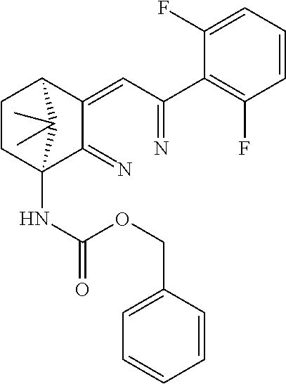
N=C(C=C1C(=N)C2(NC(=O)OCC3=CC=CC=C3)CCC1C2(C)C)C1=C(F)C=CC=C1F
